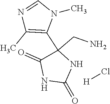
N1=CN(C)C(C2(CN)C(=O)NC(=O)N2)=C1C.[H]Cl
